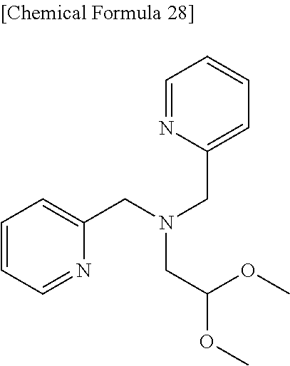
C1=CC=NC(CN(CC2=CC=CC=N2)CC(OC)OC)=C1
